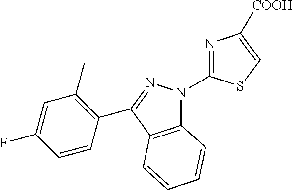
C12=C(C(C3=C(C)C=C(F)C=C3)=NN1C1=NC([COOH])=CS1)C=CC=C2
